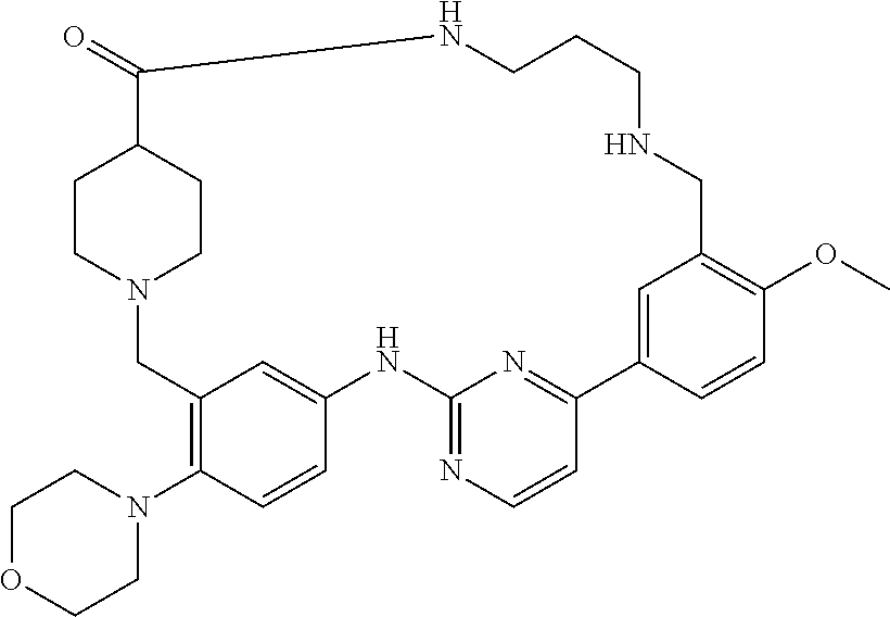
C12=CC(=C(N3CCOCC3)C=C1)CN1CCC(CC1)C(=O)NCCCNCC1=C(OC)C=CC(=C1)C1=NC(=NC=C1)N2
